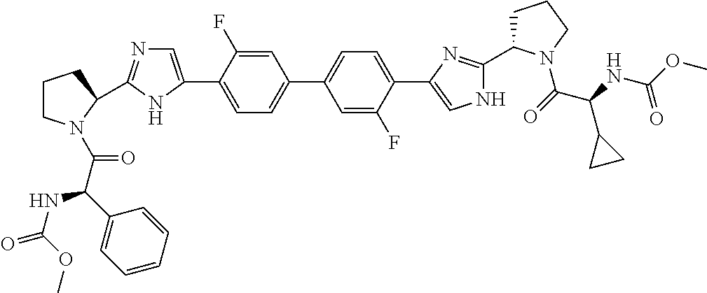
C1=C(F)C(C2=CN=C(C3N(C(C(C4=CC=CC=C4)NC(=O)OC)=O)CCC3)N2)=CC=C1C1=CC=C(C2=CNC(C3CCCN3C(=O)C(NC(OC)=O)C3CC3)=N2)C(F)=C1
